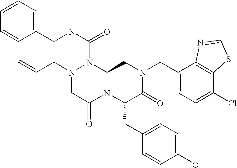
N1(C(NCC2=CC=CC=C2)=O)N(CC=C)CC(=O)N2C1CN(CC1=CC=C(Cl)C3=C1N=CS3)C(=O)C2CC1=CC=C(O)C=C1
